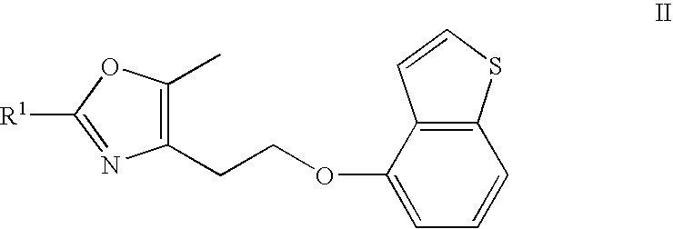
C1(CCOC2=CC=CC3=C2C=CS3)=C(C)OC([R1])=N1
